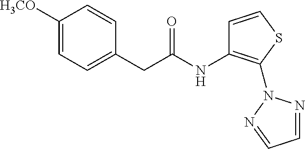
C1=CC(CC(=O)NC2=C(N3N=CC=N3)SC=C2)=CC=C1[H3CO]
